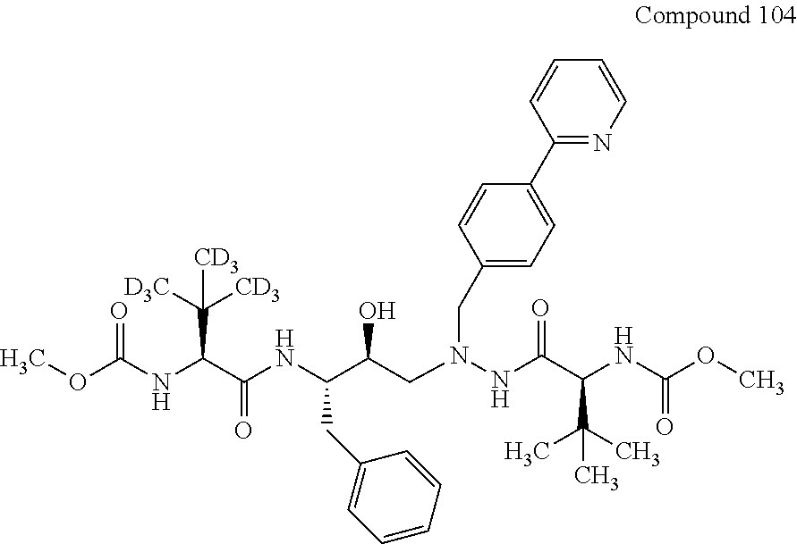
O(C(NC(C(NC(C(CN(NC(C(NC(OC)=O)C(C)(C)C)=O)CC1=CC=C(C2=NC=CC=C2)C=C1)O)CC1=CC=CC=C1)=O)C([D3C])([CD3])[CD3])=O)C
